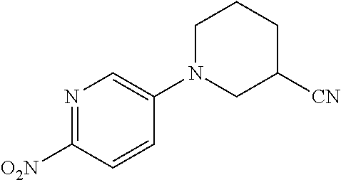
N1=C([O2N])C=CC(N2CC([CN])CCC2)=C1
